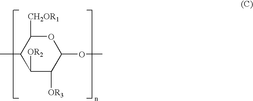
C1([OR2])C([OR3])C(OC)OC([CH2OR1])C1C
